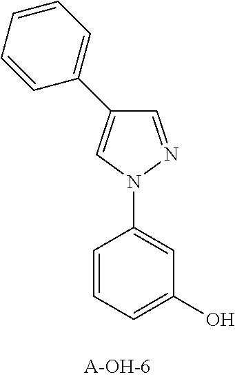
C1=NN(C2=CC(O)=CC=C2)C=C1C1=CC=CC=C1
